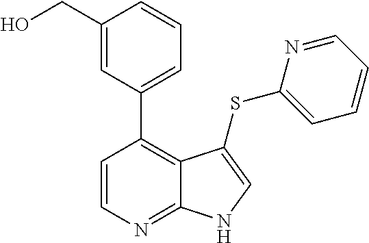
C1(CO)=CC(C2=C3C(=NC=C2)NC=C3SC2=CC=CC=N2)=CC=C1
